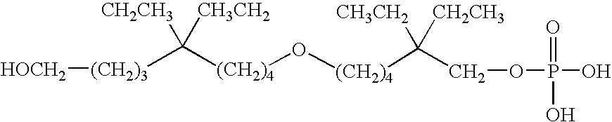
[(CH2)3](C([(CH2)4]O[(CH2)4]C(COP(O)(=O)O)([CH3CH2])[CH2CH3])([CH2CH3])[CH3CH2])[HOCH2]
